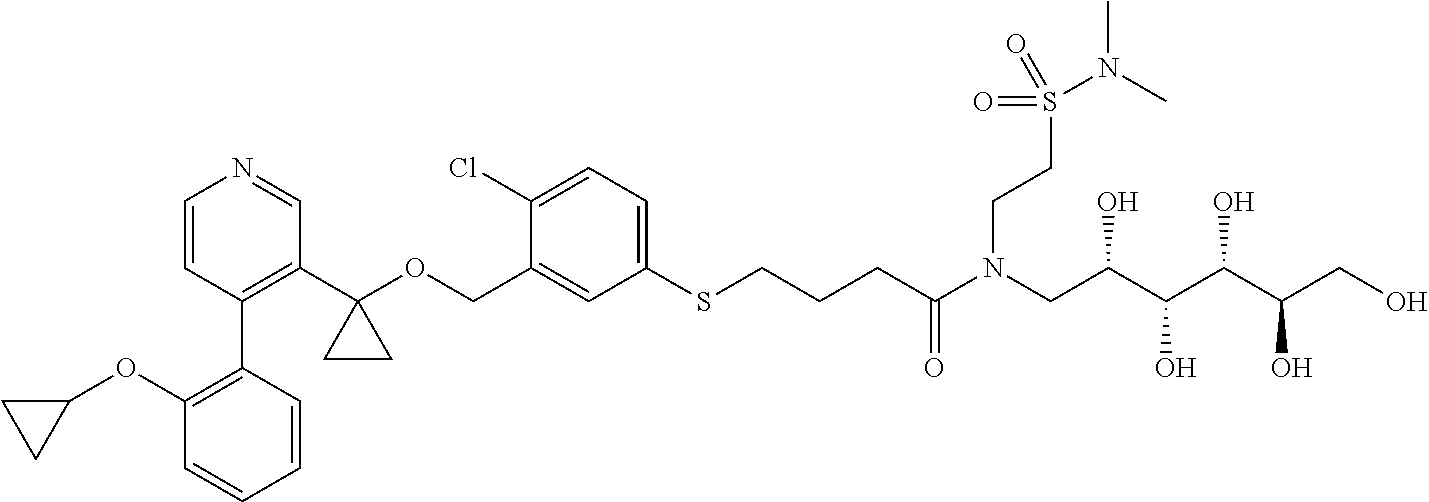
C1=C(COC2(C3=C(C4=C(OC5CC5)C=CC=C4)C=CN=C3)CC2)C(Cl)=CC=C1SCCCC(N(CC(C(C(C(CO)O)O)O)O)CCS(N(C)C)(=O)=O)=O
